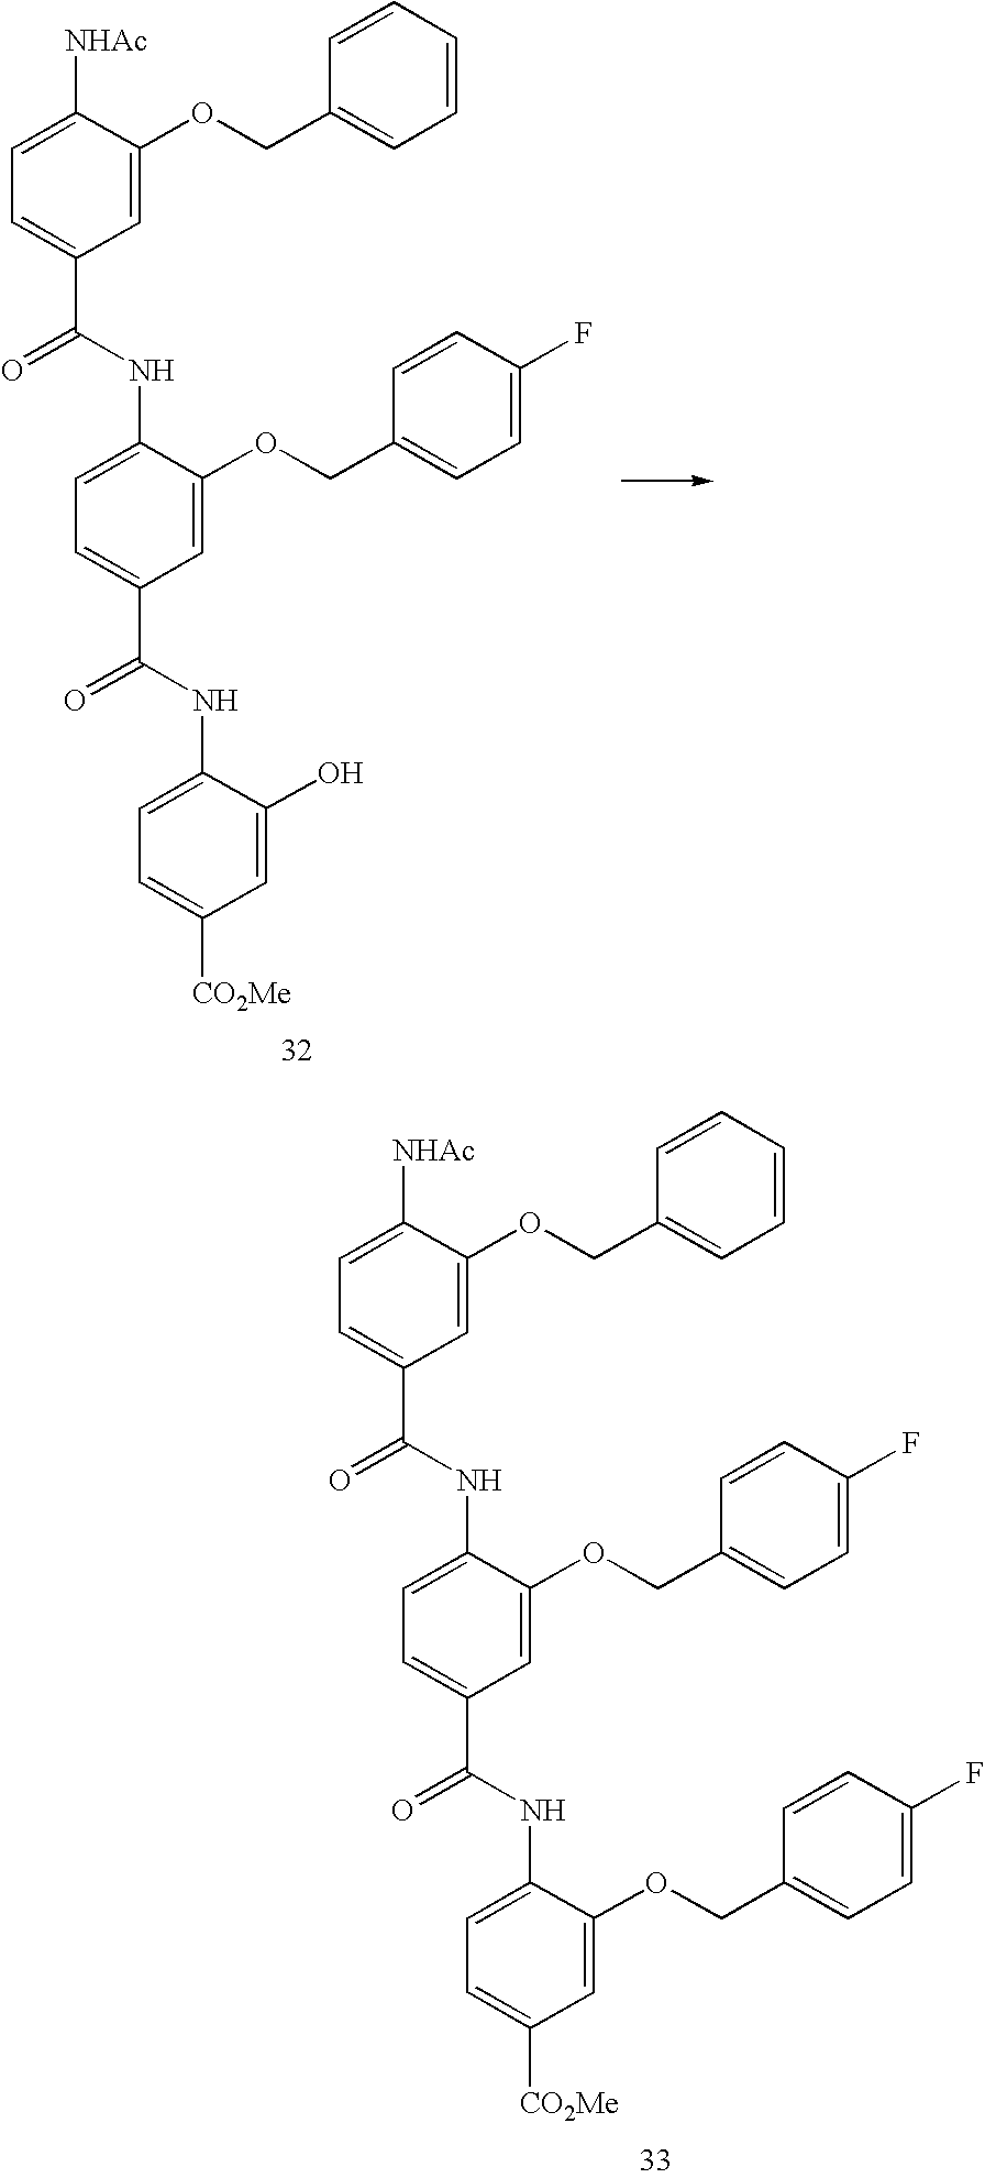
C1=C(OCC2=CC=CC=C2)C([NHAc])=CC=C1C(NC1=CC=C(C(NC2=CC=C([CO2Me])C=C2O)=O)C=C1OCC1=CC=C(F)C=C1)=O.C1=C(OCC2=CC=CC=C2)C([NHAc])=CC=C1C(NC1=CC=C(C(NC2=CC=C([CO2Me])C=C2OCC2=CC=C(F)C=C2)=O)C=C1OCC1=CC=C(F)C=C1)=O
